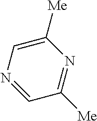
C1([Me])=CN=CC([Me])=N1
